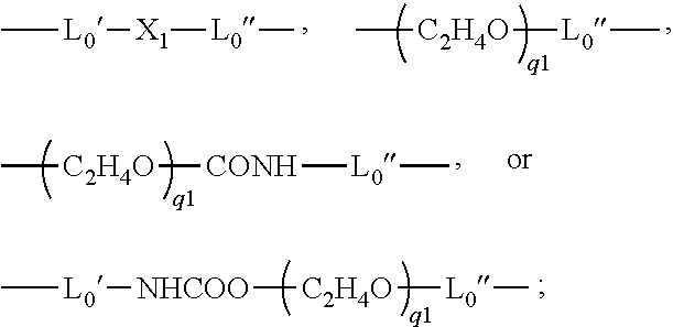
C[L0][X1][L0]C.C[C2H4O][L0]C.C[C2H4O][CONH][L0]C.C[L0][NHCOO][C2H4O][L0]C
